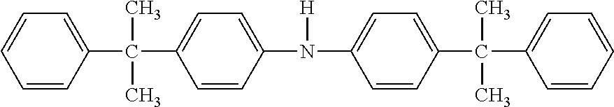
C1=CC(C(C2=CC=C(N(C3=CC=C(C(C4=CC=CC=C4)(C)C)C=C3)[H])C=C2)(C)C)=CC=C1
